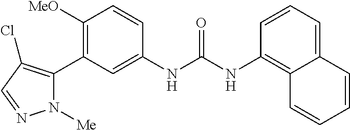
C1([OMe])=C(C2=C(Cl)C=NN2[Me])C=C(NC(=O)NC2=C3C(=CC=C2)C=CC=C3)C=C1
